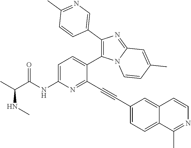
C1=C(NC(C(C)NC)=O)N=C(C#CC2=CC=C3C(=C2)C=CN=C3C)C(C2=C(C3=CN=C(C)C=C3)N=C3N2C=CC(C)=C3)=C1
